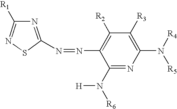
N1=C([R1])N=C(N=NC2=C([R2])C([R3])=C(N([R5])[R4])N=C2N([H])[R6])S1
